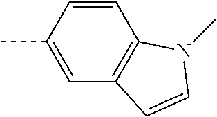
C1=CC(C)=CC2=C1N(C)C=C2
